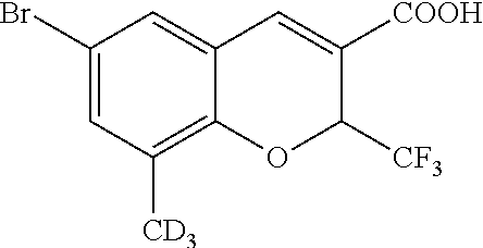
C1(Br)=CC([CD3])=C2C(=C1)C=C([COOH])C([CF3])O2
